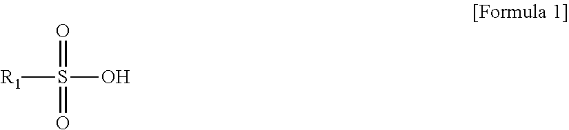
[R1]S(O)(=O)=O
